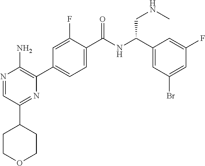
N1=CC(C2CCOCC2)=NC(C2=CC=C(C(NC(C3=CC(Br)=CC(F)=C3)CNC)=O)C(F)=C2)=C1N
